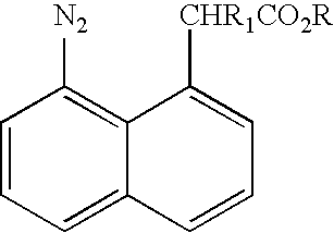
C1=CC=C2C(=C1[N2])C([CHR1CO2R])=CC=C2
